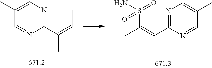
C1(C(=C(S(N)(=O)=O)C)C)=NC=C(C)C=N1.C1(C(=CC)C)=NC=C(C)C=N1
